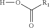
O(C([R1])=O)[H]
